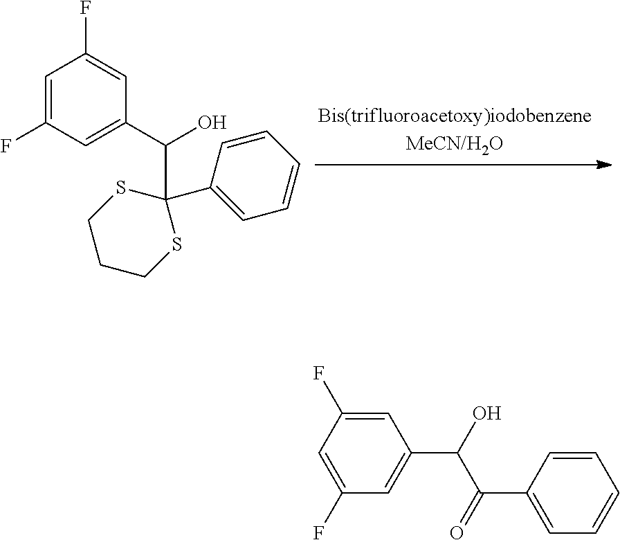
C1=C(F)C=C(C(O)C2(C3=CC=CC=C3)SCCCS2)C=C1F.C1=C(F)C=C(F)C=C1C(O)C(=O)C1=CC=CC=C1
